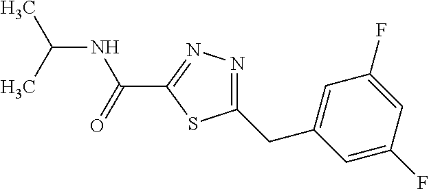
O=C(C1=NN=C(CC2=CC(F)=CC(F)=C2)S1)NC(C)C
